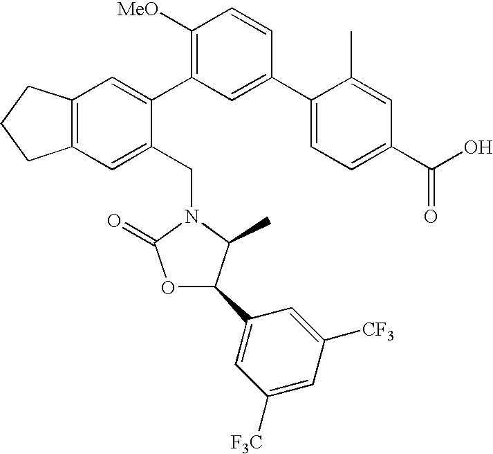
C12=C(C=C(CN3C(=O)OC(C4=CC([F3C])=CC([CF3])=C4)C3C)C(C3=C([MeO])C=CC(C4=CC=C(C(O)=O)C=C4C)=C3)=C1)CCC2
